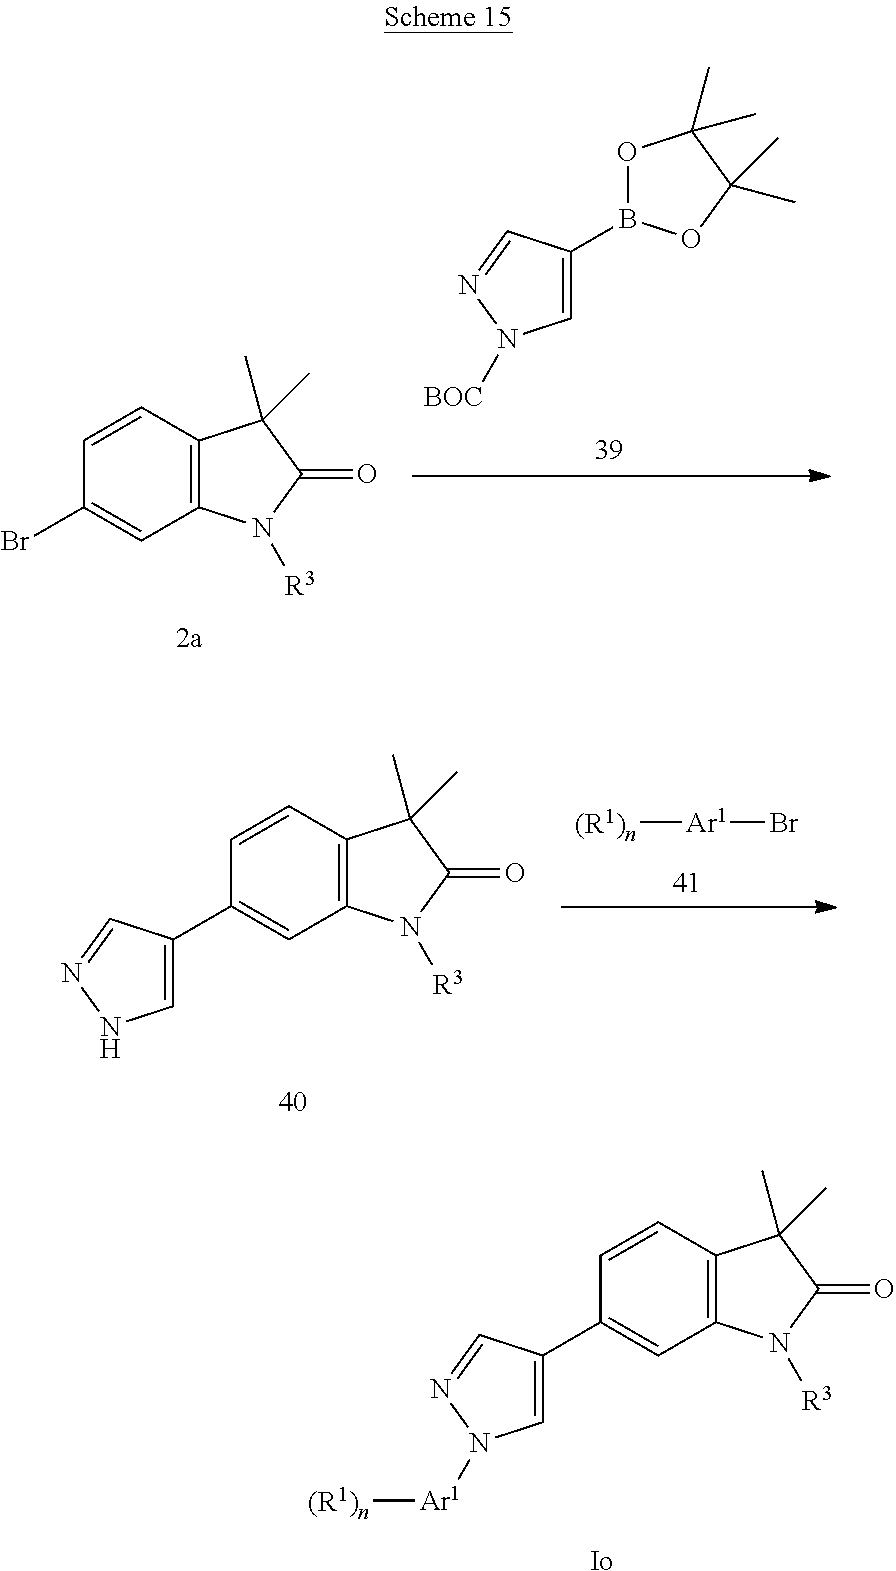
C1=CC2=C(C=C1C1=CN([Ar1][(R1)n])N=C1)N([R3])C(=O)C2(C)C.[Io].C1=CC2=C(C=C1Br)N([R3])C(=O)C2(C)C.N1([BOC])C=C(B2OC(C)(C)C(C)(C)O2)C=N1.C1=CC2=C(C=C1C1=CNN=C1)N([R3])C(=O)C2(C)C.[(R1)n][Ar1]Br
